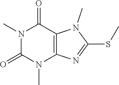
N1(C)C(=O)N(C)C2=C(C1=O)N(C)C(SC)=N2
